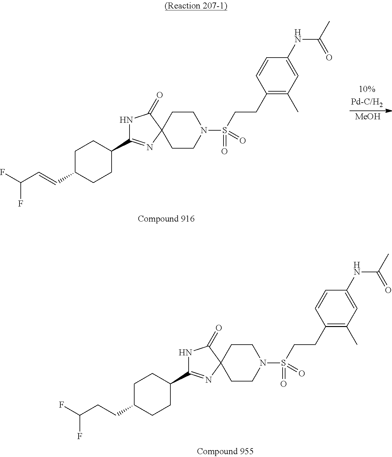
C1CN(S(CCC2=C(C)C=C(NC(C)=O)C=C2)(=O)=O)CCC12C(=O)NC(C1CCC(CCC(F)F)CC1)=N2.C1CN(S(CCC2=C(C)C=C(NC(C)=O)C=C2)(=O)=O)CCC12C(=O)NC(C1CCC(C=CC(F)F)CC1)=N2.[MeOH]
